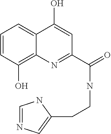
C1=CC(O)=C2C(=C1)C(O)=CC(C(=O)NCCC1=CN=CN1)=N2
